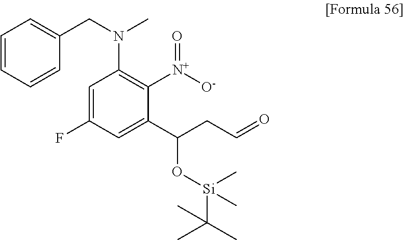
C1=CC=CC(CN(C)C2=C([N+]([O-])=O)C(C(CC=O)O[Si](C(C)(C)C)(C)C)=CC(F)=C2)=C1
